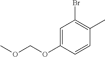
C1=C(OCOC)C=CC(C)=C1Br
